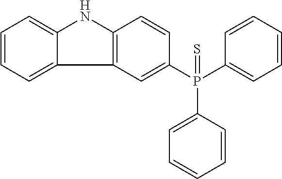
C1=CC=C2C(=C1)NC1=C2C=C(P(C2=CC=CC=C2)(C2=CC=CC=C2)=S)C=C1
